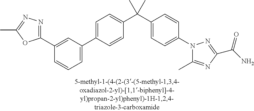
C1=C(C2=CC=CC(C3=NN=C(C)O3)=C2)C=CC(C(C2=CC=C(N3C(C)=NC(C(=O)N)=N3)C=C2)(C)C)=C1
